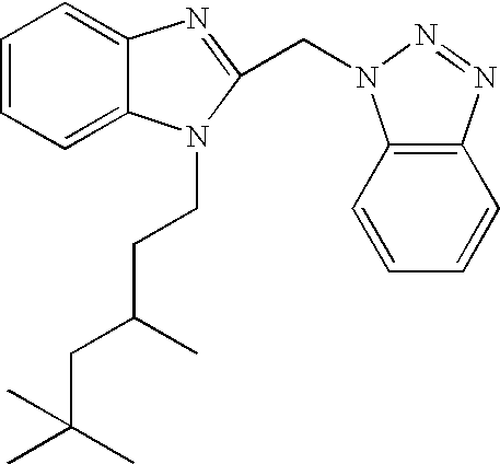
C1=CC=C2C(=C1)N=C(CN1C3=C(C=CC=C3)N=N1)N2CCC(CC(C)(C)C)C
